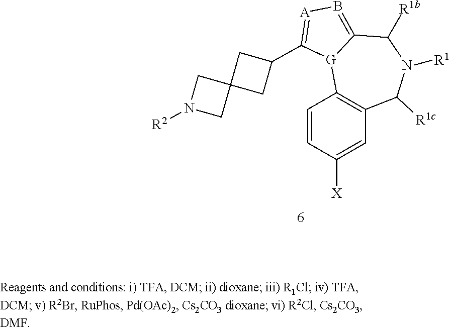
C1=CC([X])=CC2=C1[G]1C(=B[A]=C1C1CC3(C1)CN([R2])C3)C([R1b])N([R1])C2[R1c]
